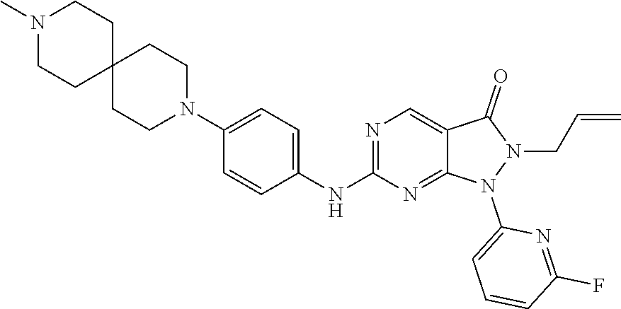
N1=C(NC2=CC=C(N3CCC4(CC3)CCN(C)CC4)C=C2)N=C2C(=C1)C(=O)N(CC=C)N2C1=CC=CC(F)=N1
